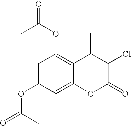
C1=C(OC(=O)C)C=C2C(=C1OC(C)=O)C(C)C(Cl)C(=O)O2
